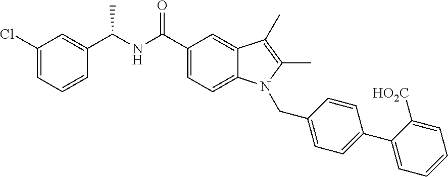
C1(Cl)=CC=CC(C(NC(C2=CC=C3C(=C2)C(C)=C(C)N3CC2=CC=C(C3=CC=CC=C3[HO2C])C=C2)=O)C)=C1
